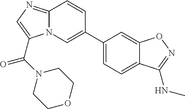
N12C(=NC=C1C(N1CCOCC1)=O)C=CC(C1=CC=C3C(=C1)ON=C3NC)=C2
